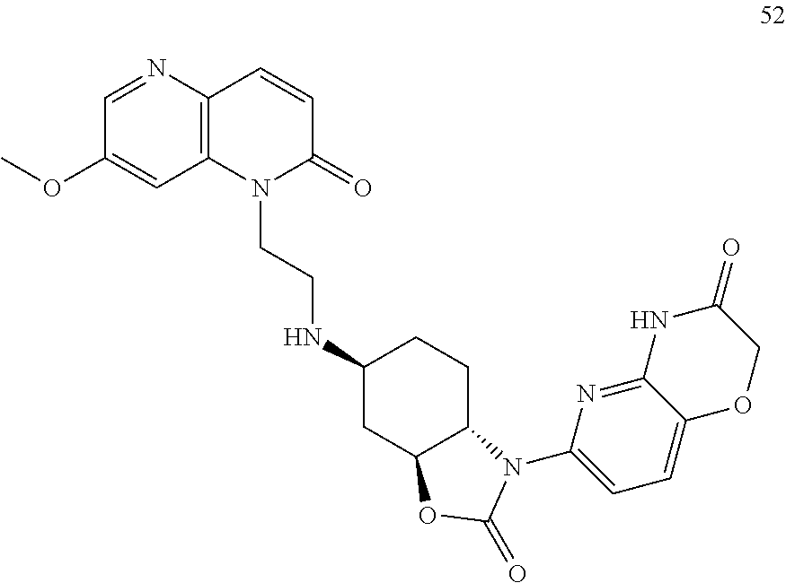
C1(OC)=CC2=C(N=C1)C=CC(=O)N2CCNC1CC2C(CC1)N(C1=CC=C3C(=N1)NC(=O)CO3)C(=O)O2
